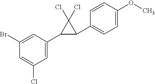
C1(Br)=CC(C2C(C3=CC=C(OC)C=C3)C2(Cl)Cl)=CC(Cl)=C1
